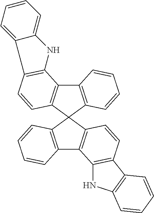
C12=C(C=CC3=C1NC1=CC=CC=C31)C1(C3=C2C=CC=C3)C2=C(C3=C1C=CC=C3)C1=C(C=C2)C2=C(C=CC=C2)N1
